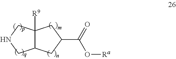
C12C([R9])(CNC1)CC(C(=O)O[Ra])C2
